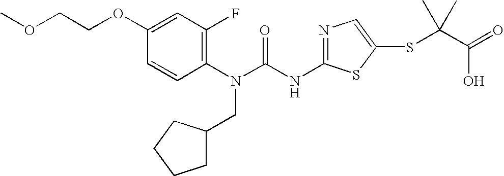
C1(OCCOC)=CC(F)=C(N(C(NC2=NC=C(SC(C(=O)O)(C)C)S2)=O)CC2CCCC2)C=C1
